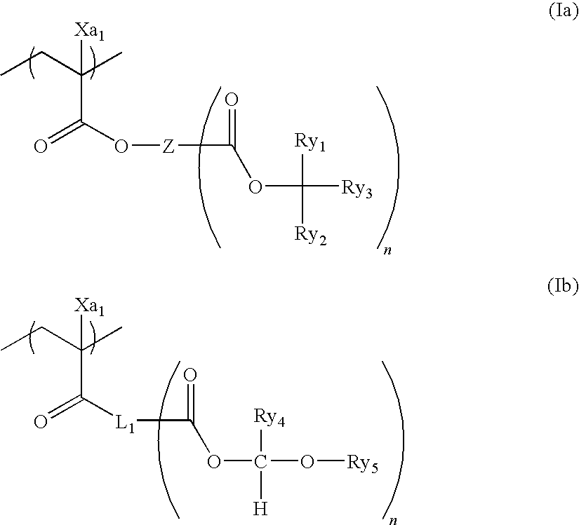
CCC(C)([Xa1])C(O[Z]C(=O)OC([Ry1])([Ry3])[Ry2])=O.CCC(C)([Xa1])C(=O)[L1]C(=O)OC([Ry4])(O[Ry5])[H]
